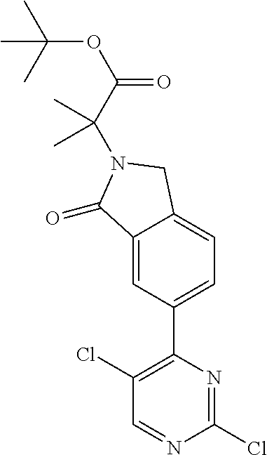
C12=CC(C3=C(Cl)C=NC(Cl)=N3)=CC=C1CN(C(C(OC(C)(C)C)=O)(C)C)C2=O
